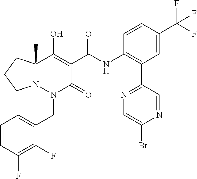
C1=CC(F)=C(F)C(CN2C(=O)C(C(=O)NC3=C(C4=NC=C(Br)N=C4)C=C(C(F)(F)F)C=C3)=C(O)C3(C)N2CCC3)=C1
